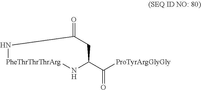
[PheThrThrThrArg]1NC(C([ProTyrArgGlyGly])=O)CC(=O)N1
